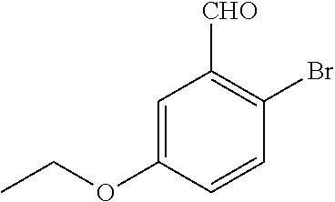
C1=C(OCC)C=CC(Br)=C1[CHO]
